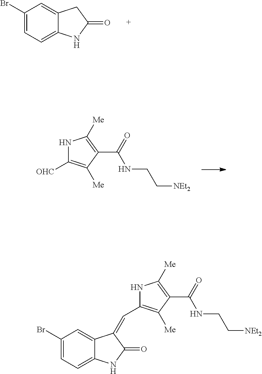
C12=CC(Br)=CC=C1NC(=O)C2.N1C([OHC])=C([Me])C(C(=O)NCC[NEt2])=C1[Me].C12=CC(Br)=CC=C1NC(=O)C2=CC1=C([Me])C(C(=O)NCC[NEt2])=C([Me])N1
